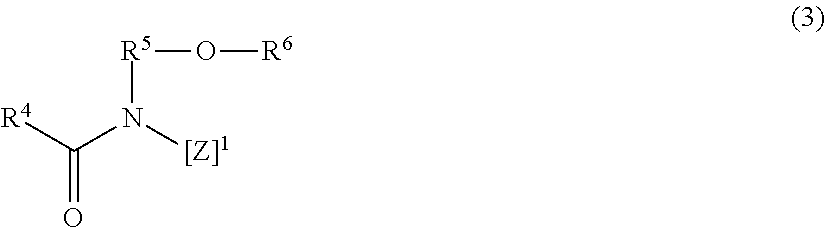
[R4]C(N([[Z]1])[R5]O[R6])=O
